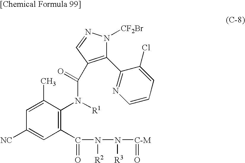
C1=C(C)C(N([R1])C(=O)C2=C(C3=NC=CC=C3Cl)N([CF2Br])N=C2)=C(C(N(N([C-M]=O)[R3])[R2])=O)C=C1[NC]
